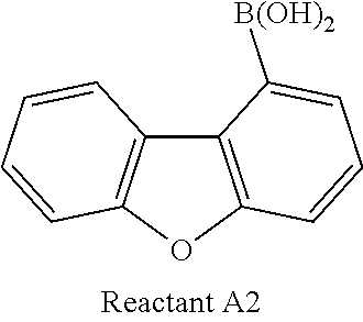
C12=C(OC3=C1C([B(OH)2])=CC=C3)C=CC=C2
